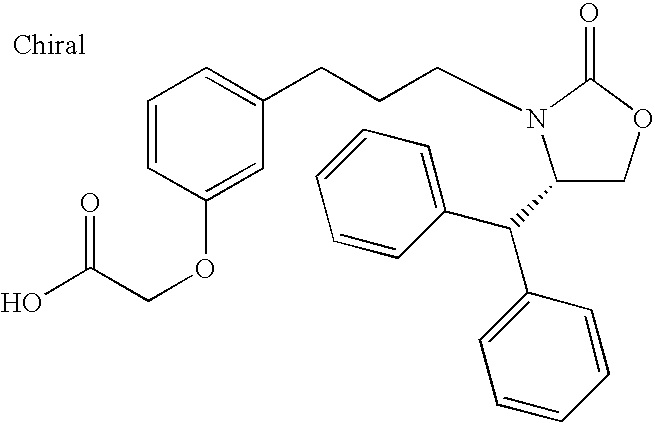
C(CCC1=CC=CC(OCC(O)=O)=C1)N1C(C(C2=CC=CC=C2)C2=CC=CC=C2)COC1=O
